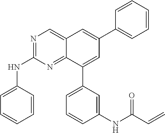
N1=C(NC2=CC=CC=C2)N=C2C(=C1)C=C(C1=CC=CC=C1)C=C2C1=CC=CC(NC(C=C)=O)=C1
